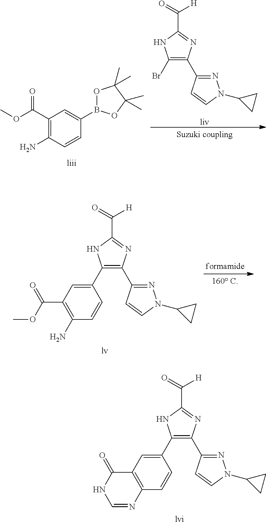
C1(C(=O)OC)=C(N)C=CC(B2OC(C)(C)C(C)(C)O2)=C1.[liv].C1(Br)=C(C2=NN(C3CC3)C=C2)N=C(C([H])=O)N1.[lv].C1(C2=CC(C(=O)OC)=C(N)C=C2)=C(C2=NN(C3CC3)C=C2)N=C(C([H])=O)N1.[lvi].C1(C2=CC3=C(C=C2)N=CNC3=O)=C(C2=NN(C3CC3)C=C2)N=C(C([H])=O)N1
